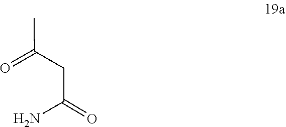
NC(CC(=O)C)=O
